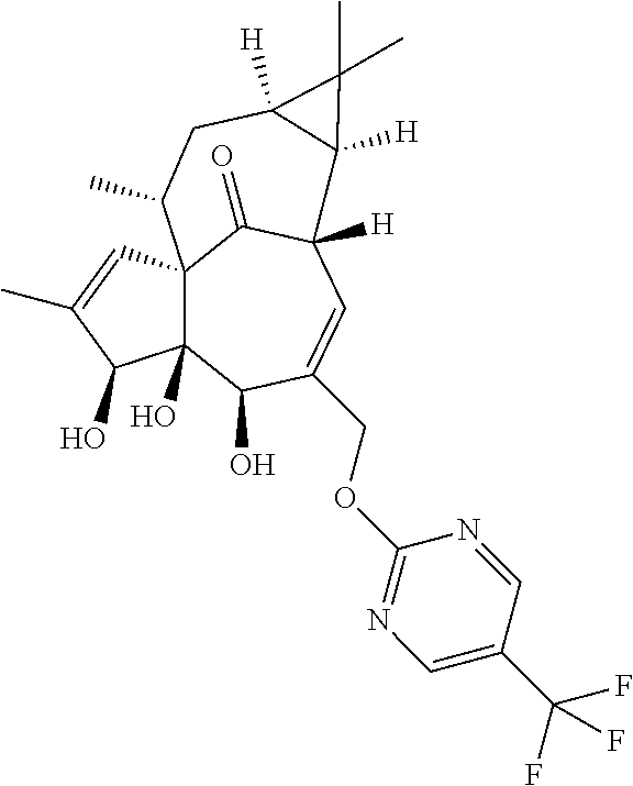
C12(O)C3(C=C(C)C1O)C(=O)C([H])(C=C(COC1=NC=C(C(F)(F)F)C=N1)C2O)C1([H])C([H])(CC3C)C1(C)C
